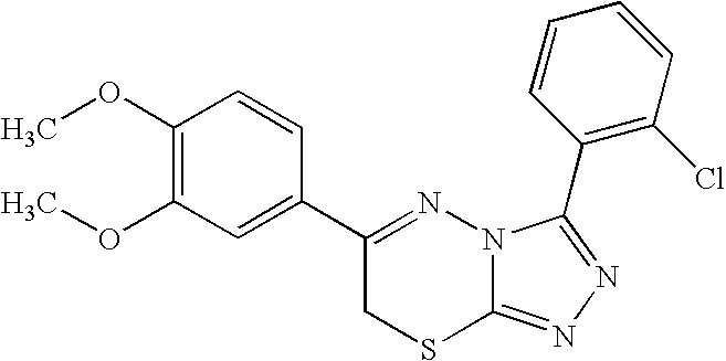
C1(OC)=C(OC)C=C(C2=NN3C(=NN=C3C3=C(Cl)C=CC=C3)SC2)C=C1
